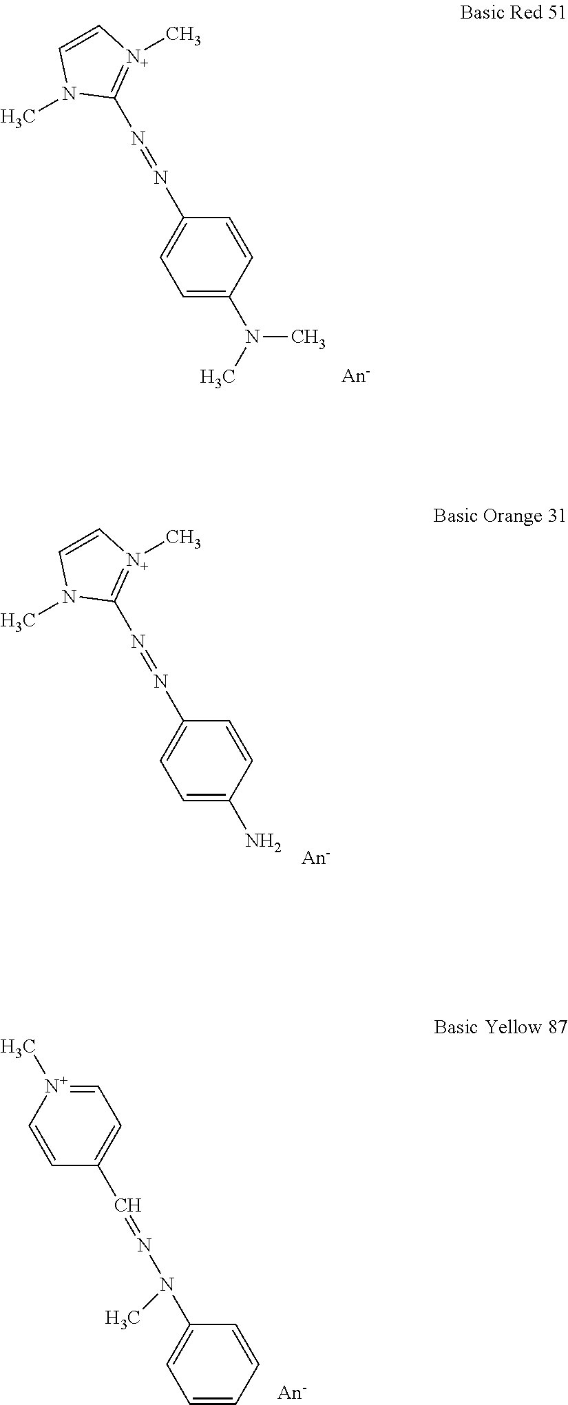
C1=C(N(C)C)C=CC(N=NC2=[N+](C)C=CN2C)=C1.C1=C(N)C=CC(N=NC2=[N+](C)C=CN2C)=C1.C1=CC=CC(N(N=CC2=CC=[N+](C)C=C2)C)=C1
